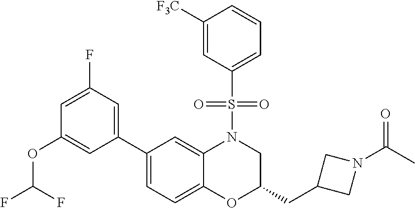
C1([F3C])=CC(S(=O)(=O)N2C3=CC(C4=CC(F)=CC(OC(F)F)=C4)=CC=C3OC(CC3CN(C(C)=O)C3)C2)=CC=C1
